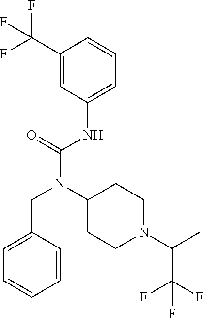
C1(C(F)(F)F)=CC(NC(N(C2CCN(C(C)C(F)(F)F)CC2)CC2=CC=CC=C2)=O)=CC=C1
